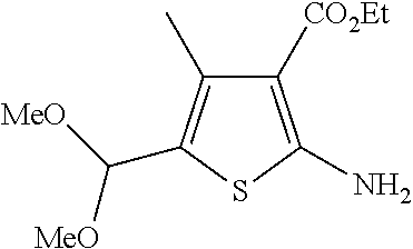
C1([CO2Et])=C(N)SC(C([MeO])[MeO])=C1C
